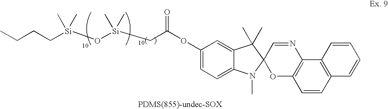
C(CC[Si](C)(C)O[Si](CC(=O)OC1=CC=C2C(=C1)C(C)(C)C1(N2C)OC2=C(N=C1)C1=C(C=C2)C=CC=C1)(C)C)C
